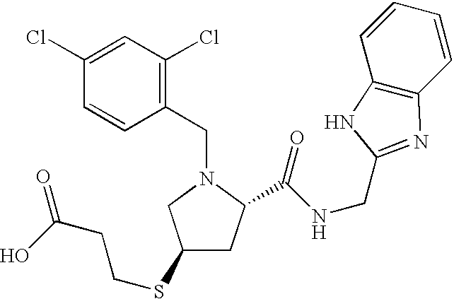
C1(CN2CC(SCCC(O)=O)CC2C(NCC2=NC3=C(C=CC=C3)N2)=O)=C(Cl)C=C(Cl)C=C1
